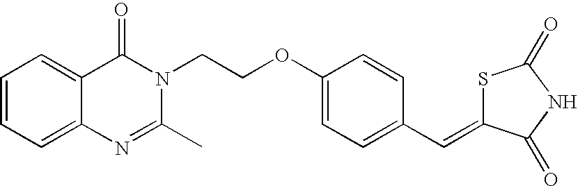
C12=CC=CC=C1N=C(C)N(CCOC1=CC=C(C=C3SC(=O)NC3=O)C=C1)C2=O
